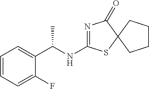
C1=CC=C(F)C(C(NC2=NC(=O)C3(S2)CCCC3)C)=C1
